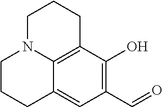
C1(O)=C(C=O)C=C2C3=C1CCCN3CCC2
